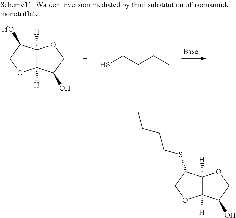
C12([H])C([H])(C(SCCCC)CO1)OCC2O.C12([H])C([H])(C([TfO])CO1)OCC2O.C(CCC)S
